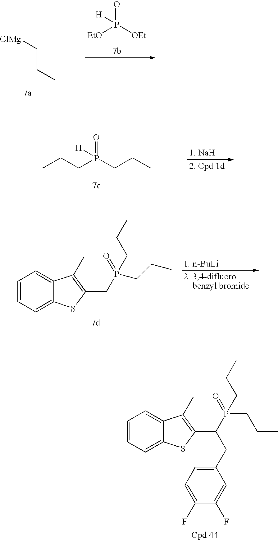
C(C[ClMg])C.[EtO]P([OEt])(=O)[H].CCCP(CCC)(=O)[H].C1=CC=C2C(=C1)C(C)=C(CP(CCC)(CCC)=O)S2.C1=CC=C2C(=C1)C(C)=C(C(P(CCC)(CCC)=O)CC1=CC=C(F)C(F)=C1)S2
